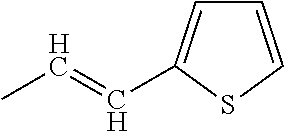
C1=CSC(C=CC)=C1
